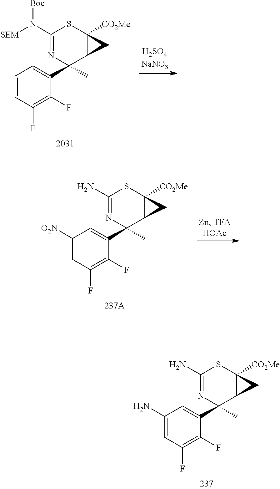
C1=CC(F)=C(F)C(C2(C)N=C(N([SEM])[Boc])SC3([CO2Me])C2C3)=C1.C1([O2N])=CC(F)=C(F)C(C2(C)N=C(N)SC3([CO2Me])C2C3)=C1.C1(N)=CC(F)=C(F)C(C2(C)N=C(N)SC3([CO2Me])C2C3)=C1
